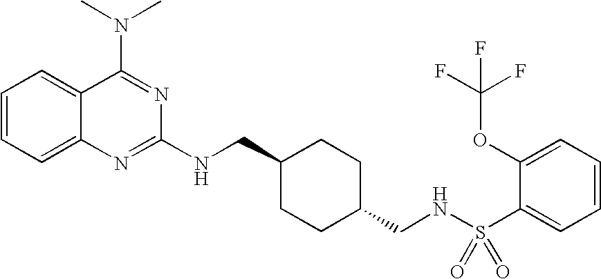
C1=CC=C2C(=C1)C(N(C)C)=NC(NCC1CCC(CNS(C3=CC=CC=C3OC(F)(F)F)(=O)=O)CC1)=N2
